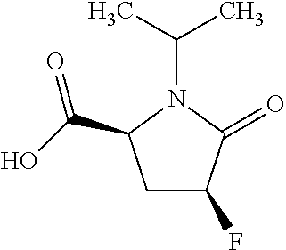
C(N1C(=O)C(F)CC1C(O)=O)(C)C
